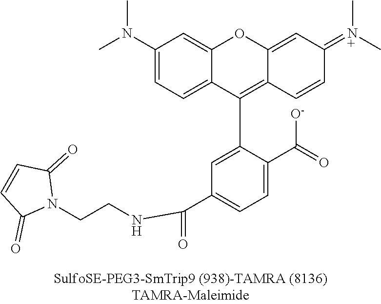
C1=C(C([O-])=O)C(C2=C3C(=CC(=[N+](C)C)C=C3)OC3=CC(N(C)C)=CC=C23)=CC(C(NCCN2C(=O)C=CC2=O)=O)=C1
